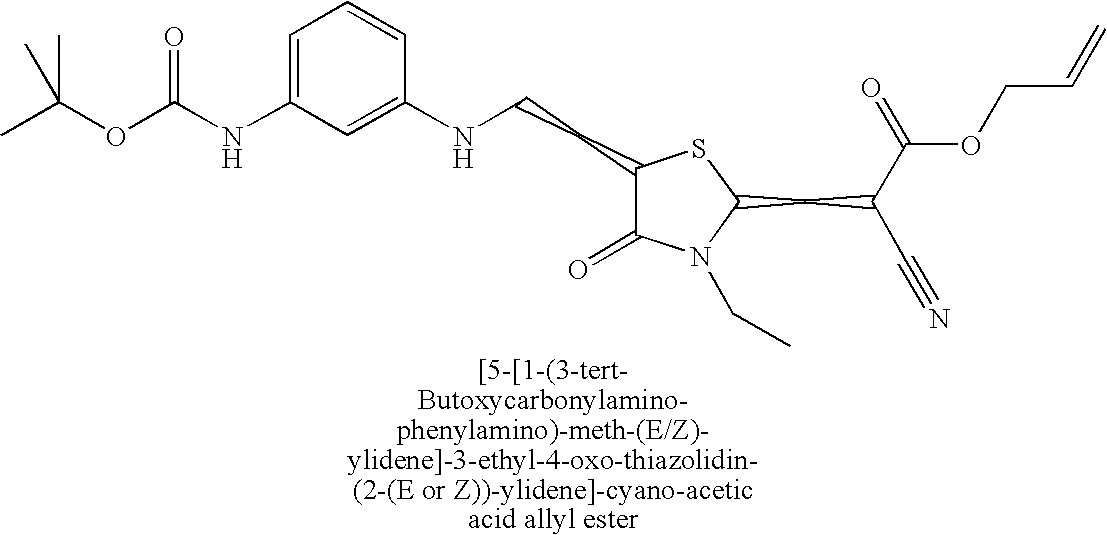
C1(CCNC2=CC(NC(OC(C)(C)C)=O)=CC=C2)C(=O)N(CC)C(CC(C(=O)OCC=C)C#N)S1
